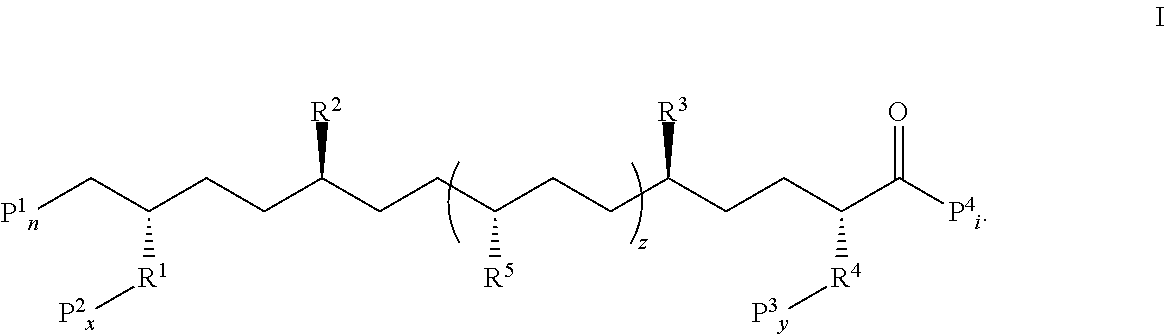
[P1n]CC(CCC(CCC(CCC(CCC(C([P4i])=O)[R4][P3y])[R3])[R5])[R2])[R1][P2x]
